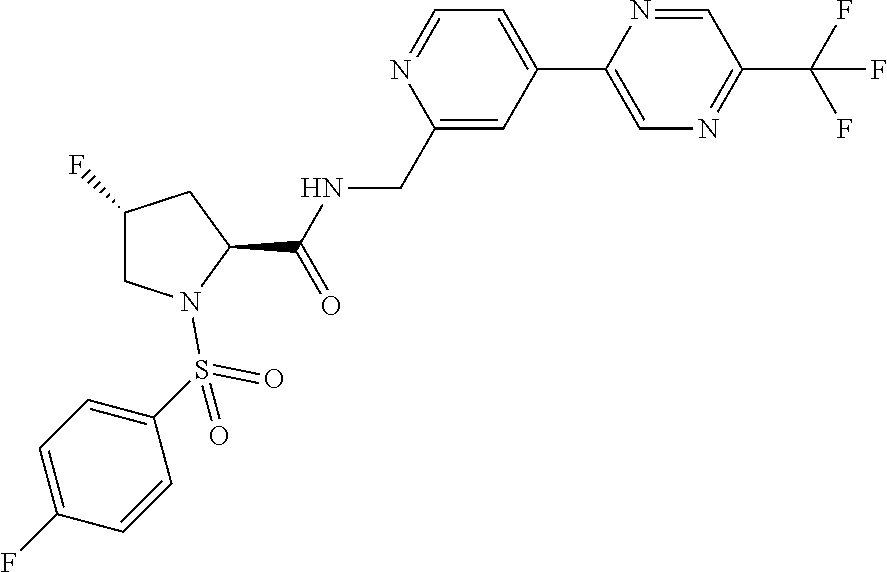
C1(CNC(C2CC(F)CN2S(=O)(=O)C2=CC=C(F)C=C2)=O)=CC(C2=CN=C(C(F)(F)F)C=N2)=CC=N1
